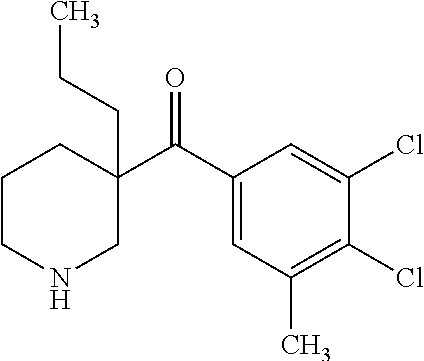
CCCC1(C(C2=CC(C)=C(Cl)C(Cl)=C2)=O)CCCNC1
